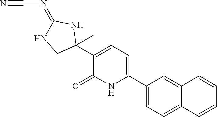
C1(C2(C)NC(=NC#N)NC2)=CC=C(C2=CC=C3C(=C2)C=CC=C3)NC1=O
